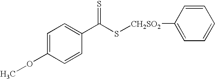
C1=C(OC)C=CC(C(=S)S[CH2SO2]C2=CC=CC=C2)=C1
